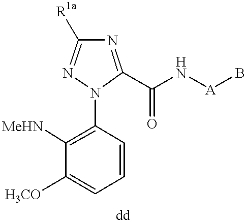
C1([MeHN])=C(N2C(C(N[A]B)=O)=NC([R1a])=N2)C=CC=C1[H3CO]
